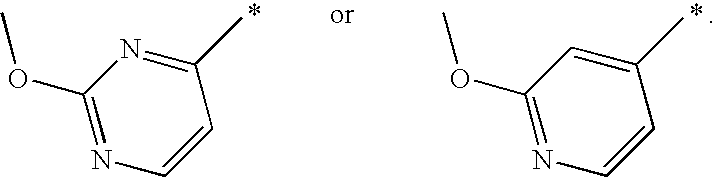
C1(OC)=NC=CC(C)=N1.C1(OC)=NC=CC(C)=C1
